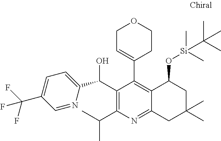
C1(C(O)C2=CC=C(C(F)(F)F)C=N2)=C(C(C)C)N=C2C(=C1C1=CCOCC1)C(O[Si](C)(C)C(C)(C)C)CC(C)(C)C2
